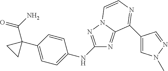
C1(NC2=NN3C(=N2)C(C2=CN(C)N=C2)=NC=C3)=CC=C(C2(C(N)=O)CC2)C=C1
